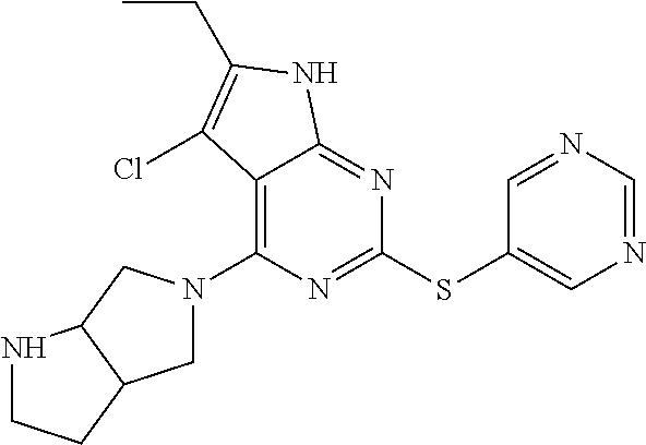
C1(N2CC3C(C2)NCC3)=C2C(=NC(SC3=CN=CN=C3)=N1)NC(CC)=C2Cl
